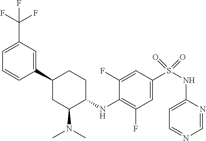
C1=CC(C2CC(N(C)C)C(NC3=C(F)C=C(S(NC4=CC=NC=N4)(=O)=O)C=C3F)CC2)=CC(C(F)(F)F)=C1
